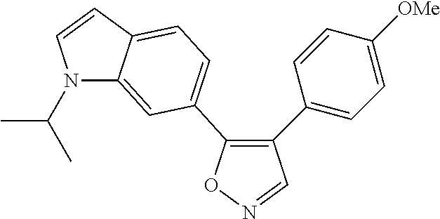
C1(C2=CC=C([OMe])C=C2)=C(C2=CC=C3C(=C2)N(C(C)C)C=C3)ON=C1
